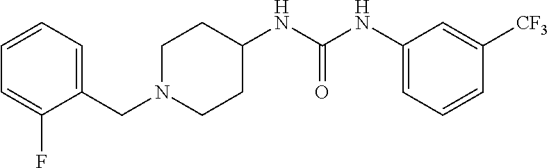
C1(CN2CCC(NC(NC3=CC=CC([CF3])=C3)=O)CC2)=CC=CC=C1F
